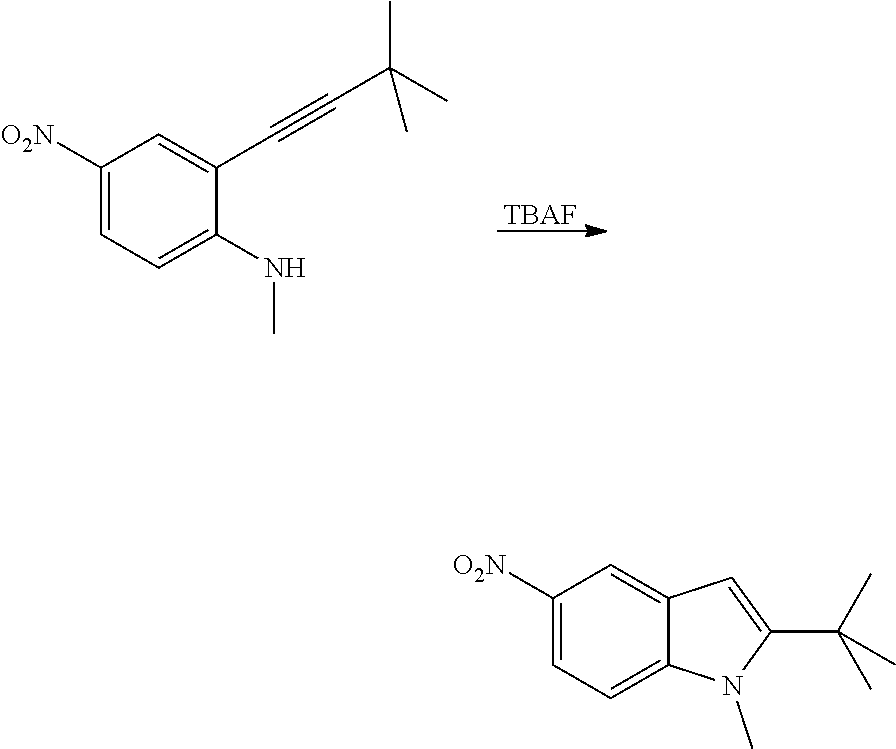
[TBAF].C1([O2N])=CC=C(NC)C(C#CC(C)(C)C)=C1.C1([O2N])=CC=C2C(=C1)C=C(C(C)(C)C)N2C
